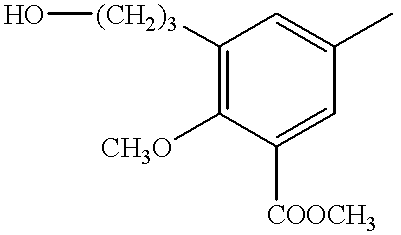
C1([CH3O])=C([(CH2)3]O)C=C(C)C=C1[COOCH3]
